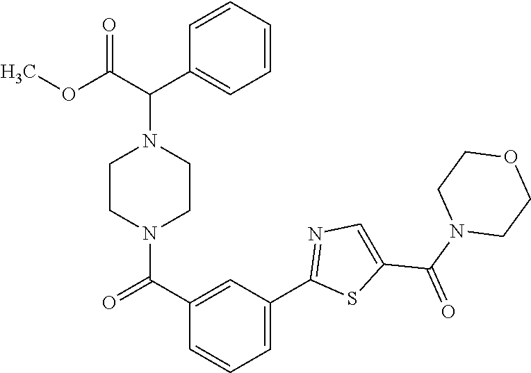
C1=CC=CC(C(C(OC)=O)N2CCN(C(C3=CC(C4=NC=C(C(N5CCOCC5)=O)S4)=CC=C3)=O)CC2)=C1
